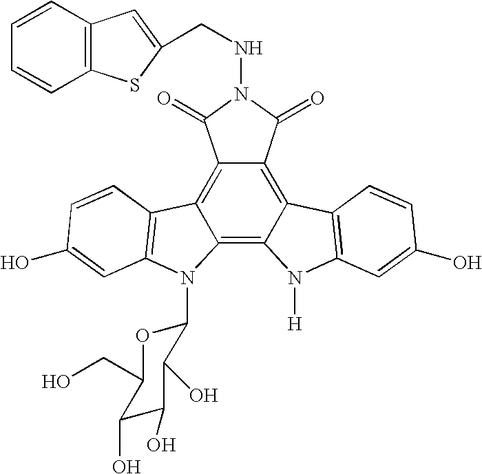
C12=C3C(=C4C(=C1C(=O)N(NCC1=CC5=C(S1)C=CC=C5)C2=O)C1=C(N4[H])C=C(O)C=C1)N(C1OC(CO)C(O)C(O)C1O)C1=C3C=CC(O)=C1
